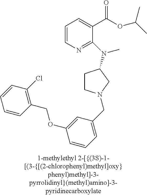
C1=CN=C(N(C)C2CCN(CC3=CC=CC(OCC4=C(Cl)C=CC=C4)=C3)C2)C(C(OC(C)C)=O)=C1
